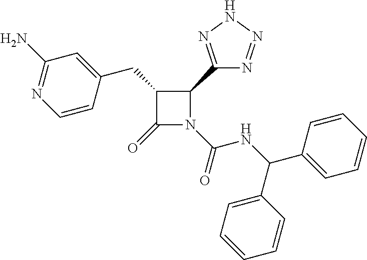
C1(CC2=CC(N)=NC=C2)C(=O)N(C(=O)NC(C2=CC=CC=C2)C2=CC=CC=C2)C1C1=NNN=N1
